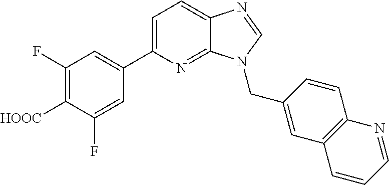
C1=C(C2=CC(F)=C([HOOC])C(F)=C2)N=C2C(=C1)N=CN2CC1=CC2=C(C=C1)N=CC=C2
